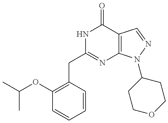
C1(OC(C)C)=C(CC2=NC3=C(C(=O)N2)C=NN3C2CCOCC2)C=CC=C1
